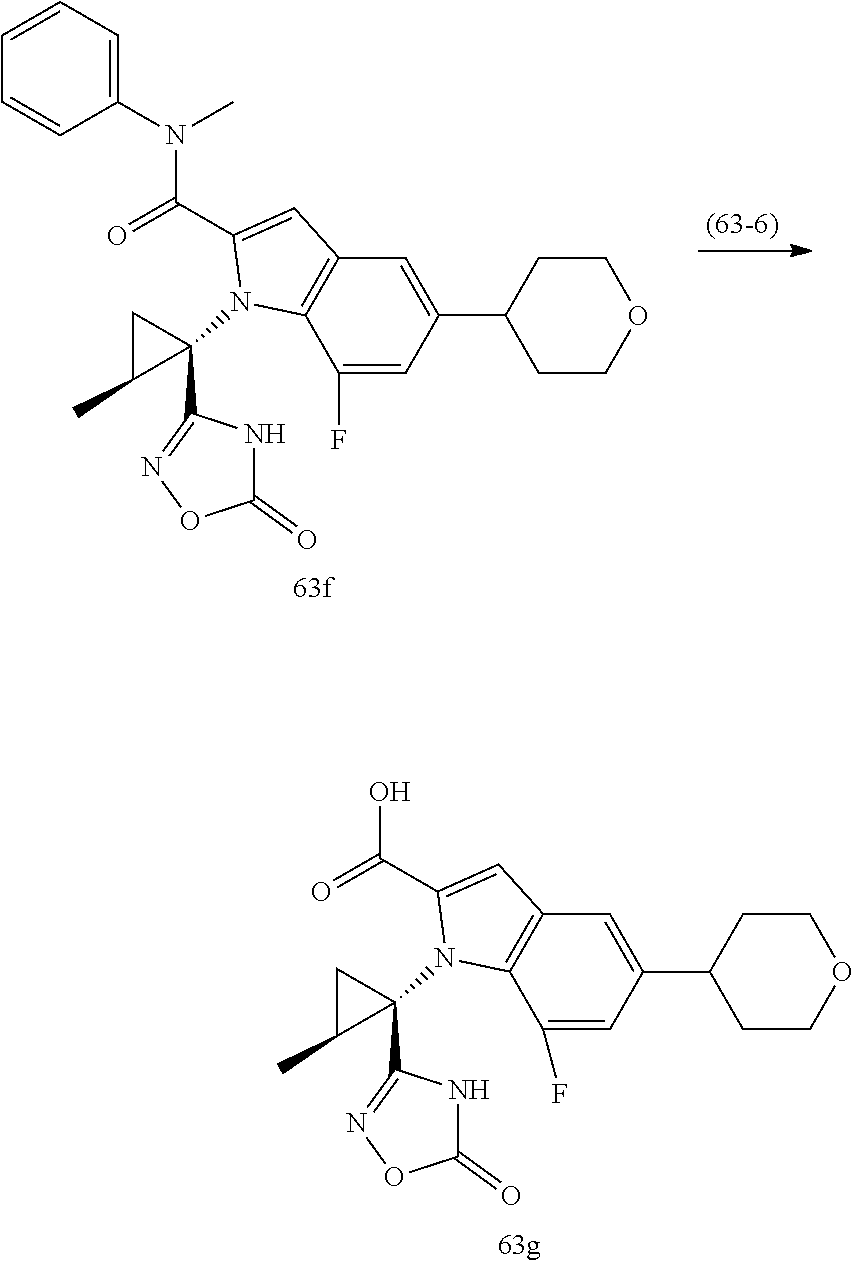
C1(N(C)C(=O)C2=CC3=C(C(F)=CC(C4CCOCC4)=C3)N2C2(C3=NOC(=O)N3)CC2C)=CC=CC=C1.OC(=O)C1=CC2=C(C(F)=CC(C3CCOCC3)=C2)N1C1(C2=NOC(=O)N2)CC1C
